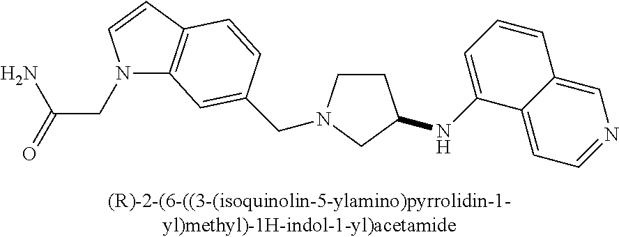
C1CN(CC2=CC3=C(C=CN3CC(=O)N)C=C2)CC1NC1=CC=CC2=CN=CC=C12
